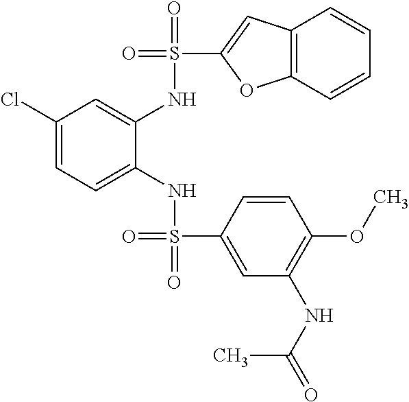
C1(Cl)=CC=C(NS(=O)(C2=CC(NC(=O)C)=C(OC)C=C2)=O)C(NS(=O)(C2=CC3=C(O2)C=CC=C3)=O)=C1
